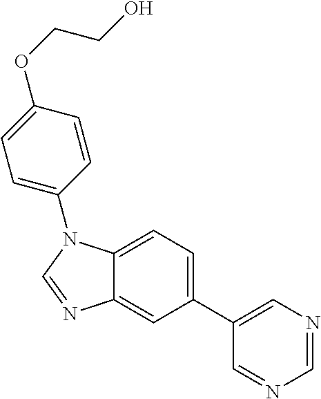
C1(C2=CN=CN=C2)=CC=C2C(=C1)N=CN2C1=CC=C(OCCO)C=C1
